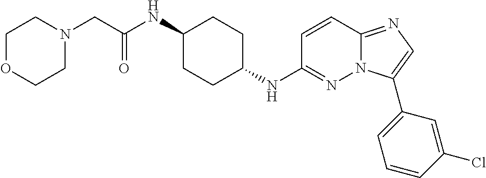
C1(NC(=O)CN2CCOCC2)CCC(NC2=NN3C(=NC=C3C3=CC=CC(Cl)=C3)C=C2)CC1
